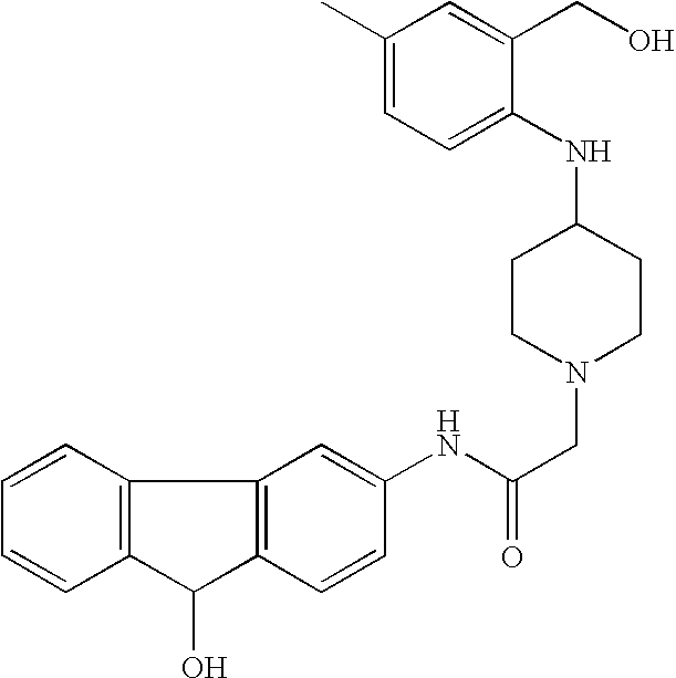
C1=CC2=C(C=C1)C(O)C1=C2C=C(NC(CN2CCC(NC3=CC=C(C)C=C3CO)CC2)=O)C=C1
